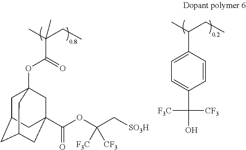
CC(CC)C1=CC=C(C([CF3])([F3C])O)C=C1.CC(CC)(C(OC12CC3CC(CC(C(OC(C[SO3H])([F3C])[CF3])=O)(C1)C3)C2)=O)C
